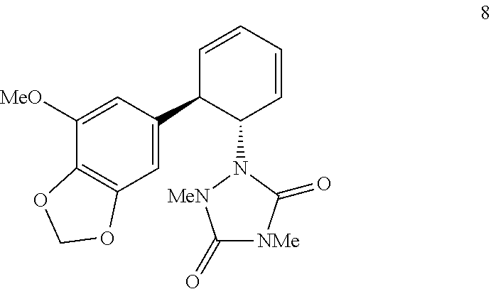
C12=C(C=C(C3C(N4[MeN]C(=O)[NMe]C4=O)C=CC=C3)C=C1[MeO])OCO2
